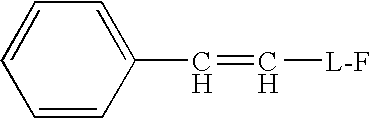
C1(C=C[L-F])=CC=CC=C1
